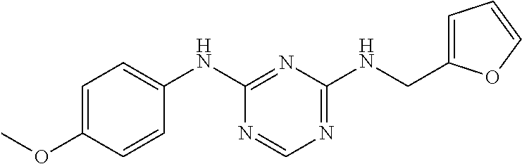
C1=C(OC)C=CC(NC2=NC(NCC3=CC=CO3)=NC=N2)=C1
